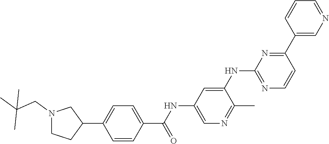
C1=CC(C(NC2=CN=C(C)C(NC3=NC=CC(C4=CN=CC=C4)=N3)=C2)=O)=CC=C1C1CCN(CC(C)(C)C)C1
